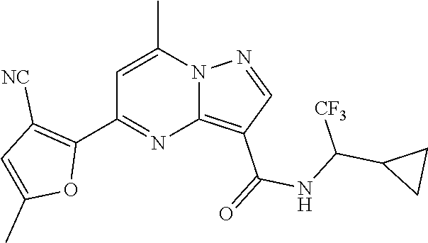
C12=C(C(=O)NC(C3CC3)[CF3])C=NN1C(C)=CC(C1=C([NC])C=C(C)O1)=N2
